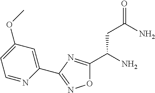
O1C(C(N)CC(=O)N)=NC(C2=CC(OC)=CC=N2)=N1
